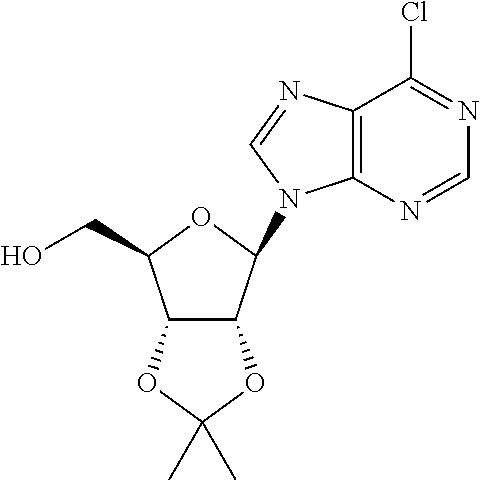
C1=NC2=C(C(Cl)=N1)N=CN2C1C2C(C(CO)O1)OC(C)(C)O2
